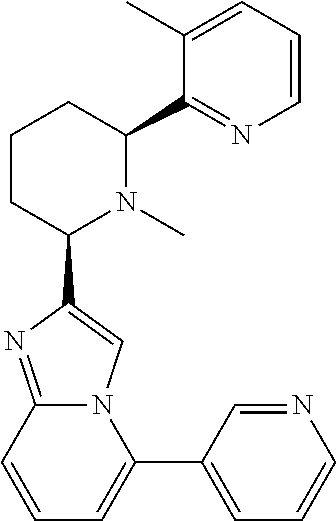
C1CC(C2=CN3C(=N2)C=CC=C3C2=CC=CN=C2)N(C)C(C2=NC=CC=C2C)C1
